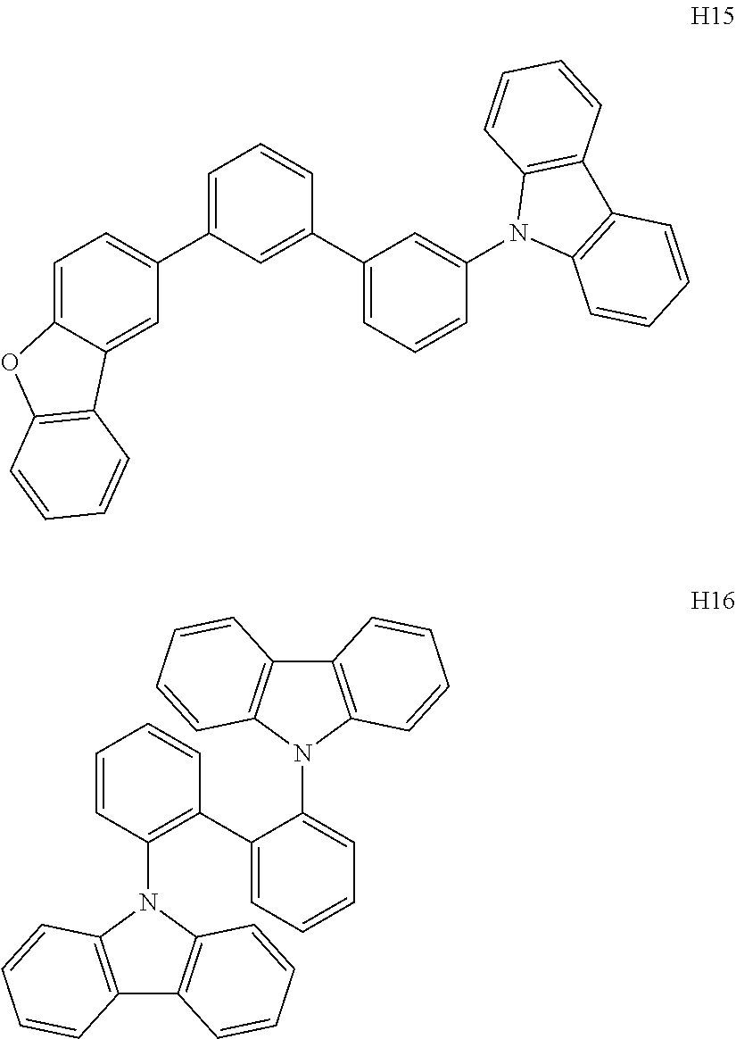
C1=C(C2=CC=C3C(=C2)C2=C(O3)C=CC=C2)C=C(C2=CC=CC(N3C4=C(C5=C3C=CC=C5)C=CC=C4)=C2)C=C1.C12=C(N(C3=CC=CC=C3C3=C(N4C5=C(C6=C4C=CC=C6)C=CC=C5)C=CC=C3)C3=C1C=CC=C3)C=CC=C2
